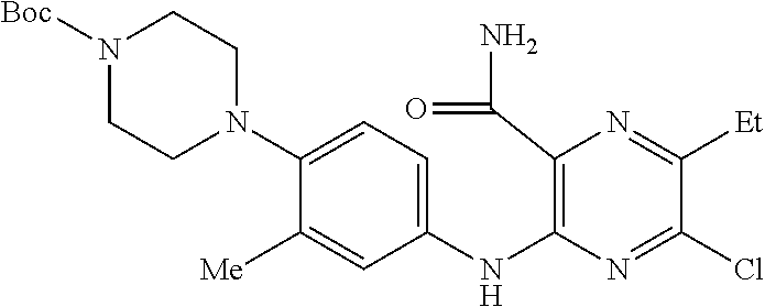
C1(NC2=C(C(N)=O)N=C([Et])C(Cl)=N2)=CC=C(N2CCN([Boc])CC2)C([Me])=C1
